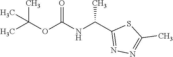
CC(OC(NC(C1=NN=C(C)S1)C)=O)(C)C
